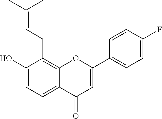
C1(O)=CC=C2C(=C1CC=C(C)C)OC(C1=CC=C(F)C=C1)=CC2=O
